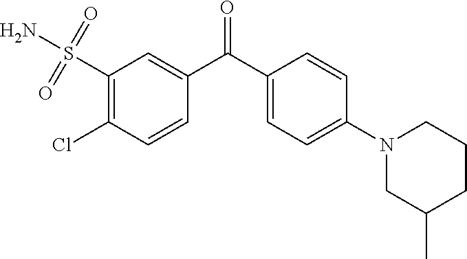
C1(S(N)(=O)=O)=C(Cl)C=CC(C(C2=CC=C(N3CC(C)CCC3)C=C2)=O)=C1
